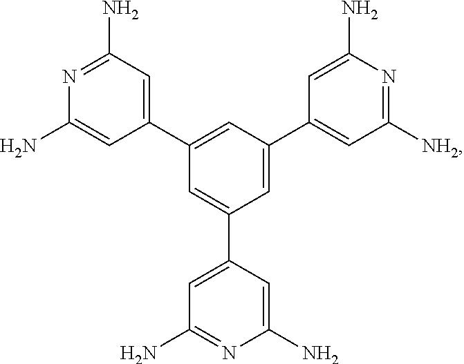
C1(C2=CC(N)=NC(N)=C2)=CC(C2=CC([NH2])=NC(N)=C2)=CC(C2=CC(N)=NC(N)=C2)=C1
